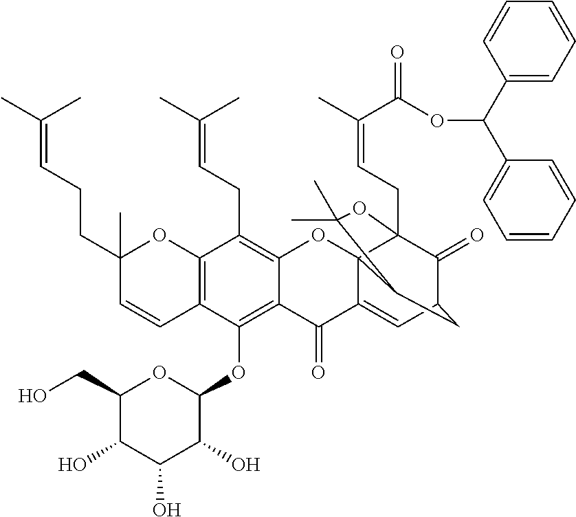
C12=C(OC3OC(CO)C(O)C(O)C3O)C3=C(C(CC=C(C)C)=C1OC14C(=CC5C(=O)C1(CC=C(C)C(=O)OC(C1=CC=CC=C1)C1=CC=CC=C1)OC(C)(C)C4C5)C2=O)OC(C)(CCC=C(C)C)C=C3
